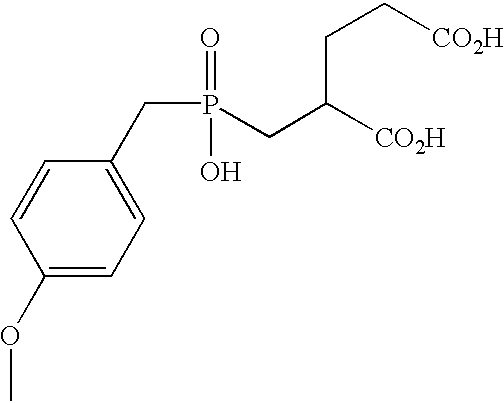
C(P(=O)(O)CC([CO2H])CC[CO2H])C1=CC=C(OC)C=C1
